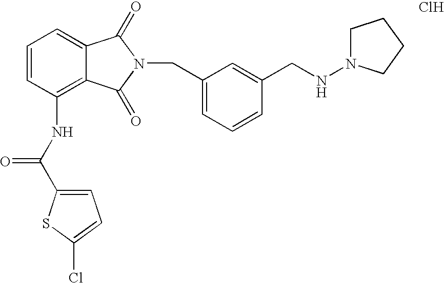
C1=C2C(=C(NC(C3=CC=C(Cl)S3)=O)C=C1)C(=O)N(CC1=CC=CC(CNN3CCCC3)=C1)C2=O.Cl
